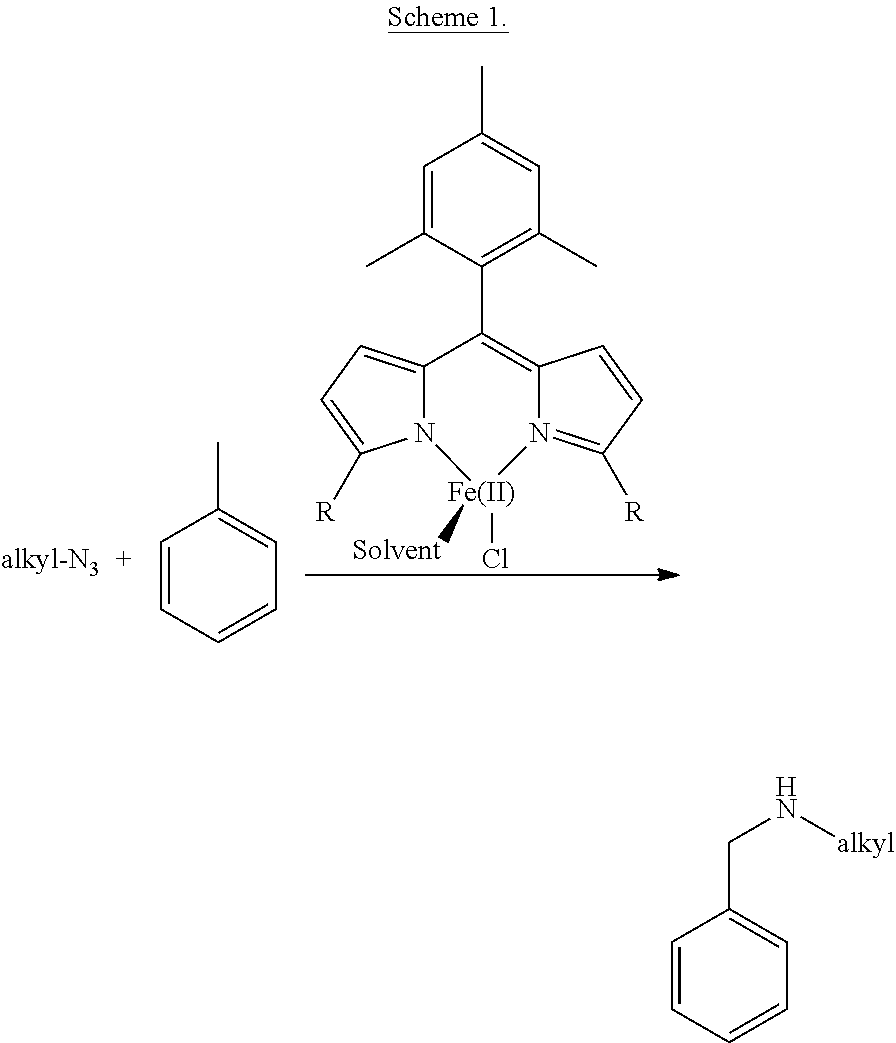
C1=C(C)C(C2=C3N(=C([R])C=C3)[Fe]([Solvent])(Cl)N3C2=CC=C3[R])=C(C)C=C1C.C1=CC=CC=C1C.C1=CC=CC=C1CN[alkyl]
